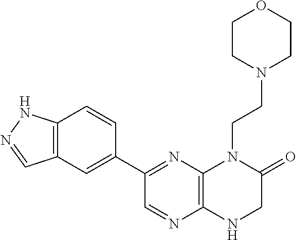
C12=C(N=C(C3=CC4=C(C=C3)NN=C4)C=N1)N(CCN1CCOCC1)C(=O)CN2
